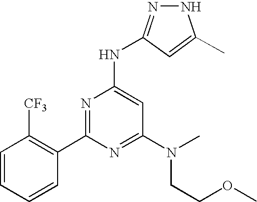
C1=CC=CC(C2=NC(NC3=NNC(C)=C3)=CC(N(CCOC)C)=N2)=C1[CF3]
